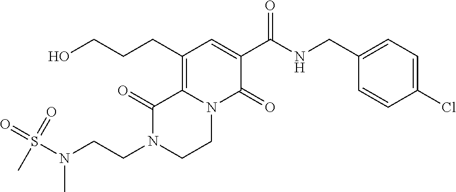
C12=C(CCCO)C=C(C(=O)NCC3=CC=C(Cl)C=C3)C(=O)N1CCN(CCN(S(=O)(=O)C)C)C2=O
